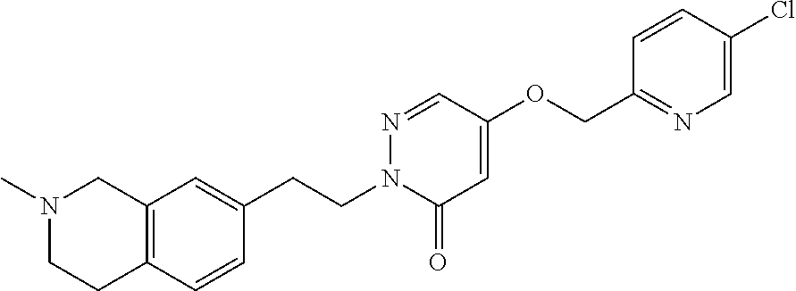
C12=C(C=CC(CCN3C(=O)C=C(OCC4=NC=C(Cl)C=C4)C=N3)=C1)CCN(C)C2
